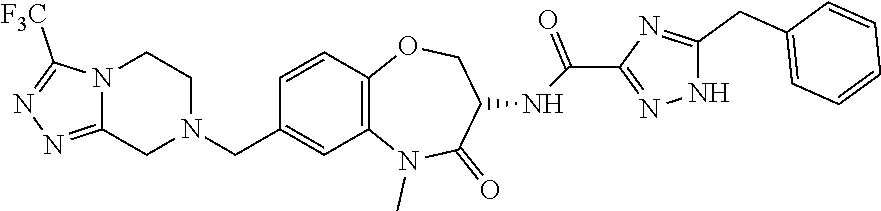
C12=C(N(C)C(=O)C(NC(C3=NNC(CC4=CC=CC=C4)=N3)=O)CO1)C=C(CN1CCN3C(=NN=C3[F3C])C1)C=C2
